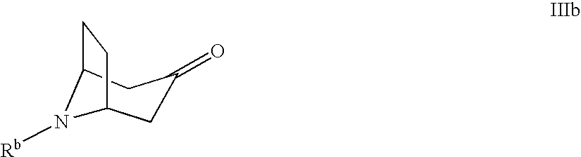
C1C2CCC(CC1=O)N2[Rb]
